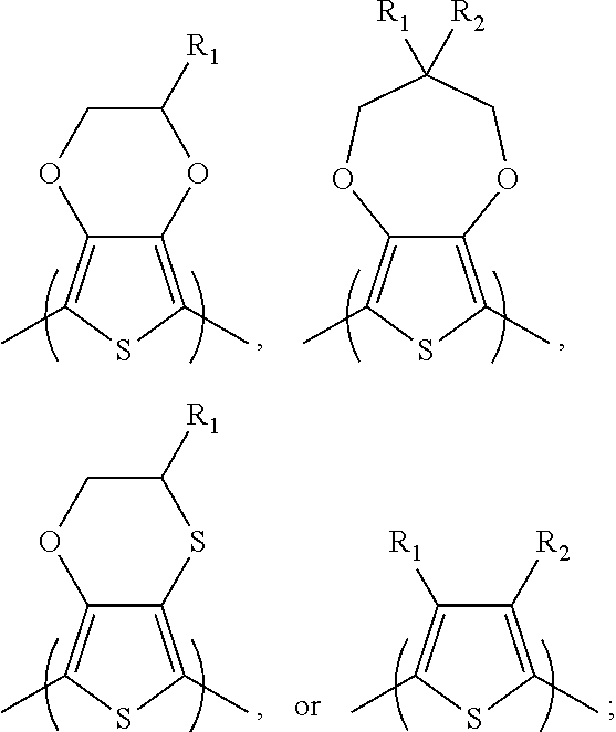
C12=C(C)SC(C)=C1OCC([R1])O2.C12=C(C)SC(C)=C1OCC([R1])([R2])CO2.C12=C(C)SC(C)=C1OCC([R1])S2.C1([R2])=C(C)SC(C)=C1[R1]
